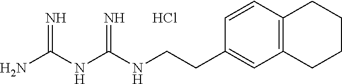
C(NC(NC(N)=N)=N)CC1=CC2=C(C=C1)CCCC2.Cl
